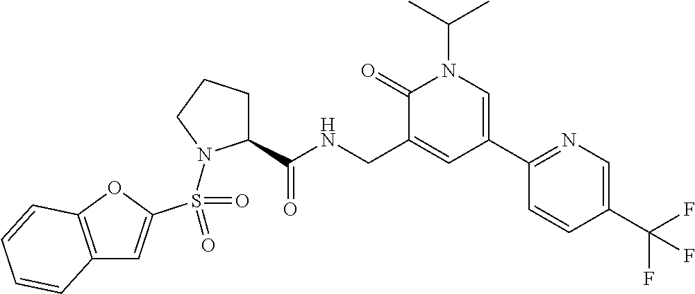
C12=C(OC(S(=O)(N3C(C(NCC4=CC(C5=NC=C(C(F)(F)F)C=C5)=CN(C(C)C)C4=O)=O)CCC3)=O)=C1)C=CC=C2
